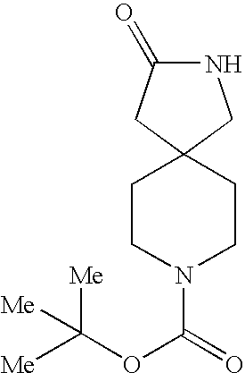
C1CN(C(=O)OC([Me])([Me])[Me])CCC12CC(=O)NC2
